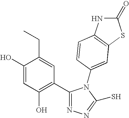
C1(C2=C(O)C=C(O)C(CC)=C2)=NN=C(S)N1C1=CC2=C(NC(=O)S2)C=C1
